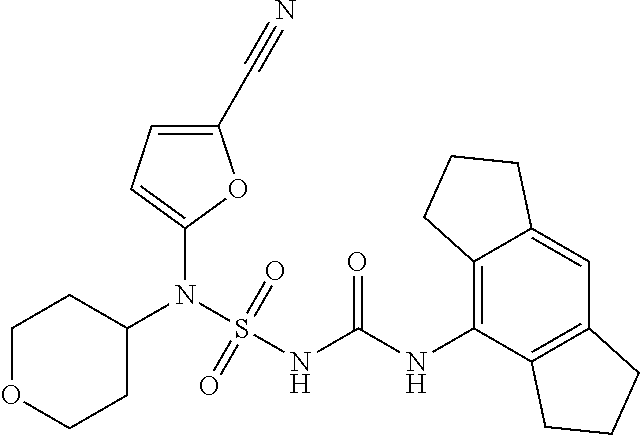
C1(N(S(NC(NC2=C3C(=CC4=C2CCC4)CCC3)=O)(=O)=O)C2CCOCC2)=CC=C(C#N)O1
